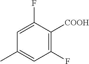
C1(C)=CC(F)=C([COOH])C(F)=C1
